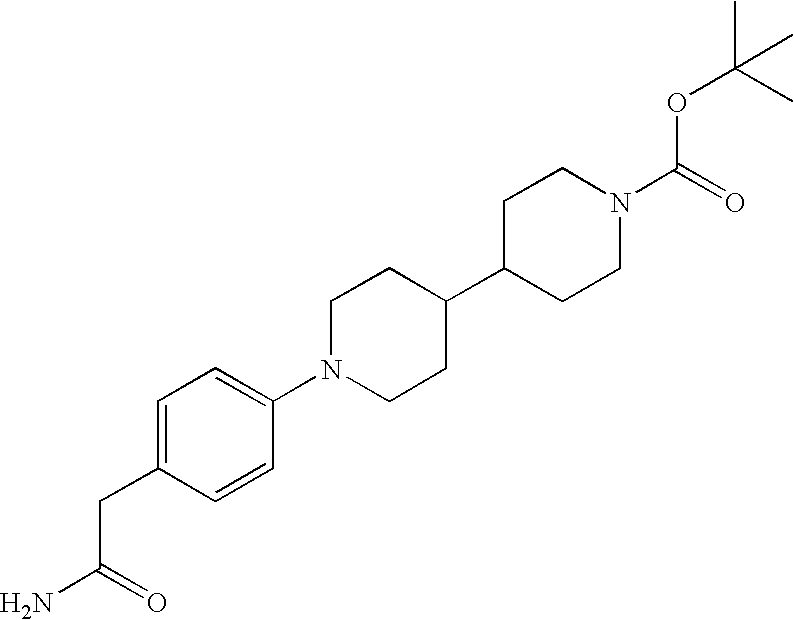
C1=C(CC(N)=O)C=CC(N2CCC(C3CCN(C(=O)OC(C)(C)C)CC3)CC2)=C1
